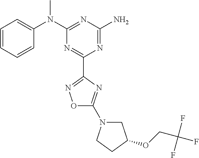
C1=CC=CC(N(C2=NC(N)=NC(C3=NOC(N4CC(OCC(F)(F)F)CC4)=N3)=N2)C)=C1
